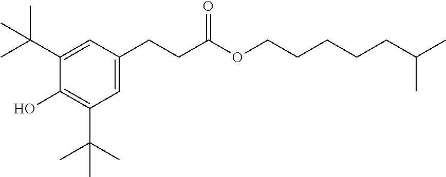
C1(C(C)(C)C)=CC(CCC(OCCCCCC(C)C)=O)=CC(C(C)(C)C)=C1O
